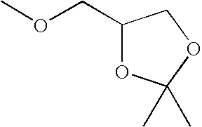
C1(COC)OC(C)(C)OC1
